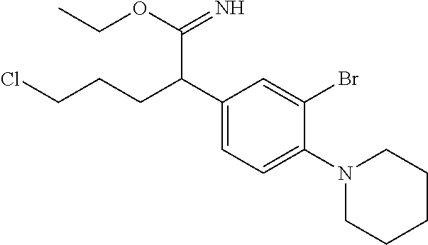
C1(C(CCCCl)C(=N)OCC)=CC=C(N2CCCCC2)C(Br)=C1
